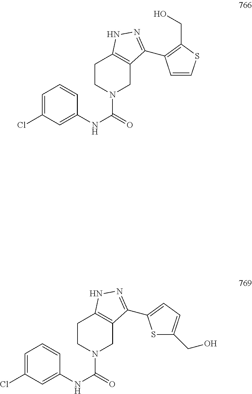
C1=C(Cl)C=C(NC(=O)N2CC3=C(CC2)NN=C3C2=C(CO)SC=C2)C=C1.C1=C(Cl)C=C(NC(=O)N2CC3=C(CC2)NN=C3C2=CC=C(CO)S2)C=C1
